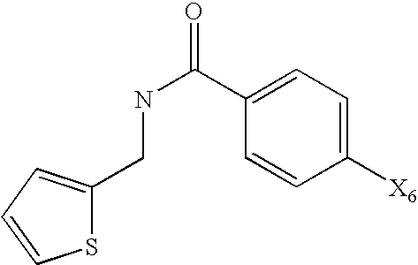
S1C(CNC(=O)C2=CC=C([X6])C=C2)=CC=C1
